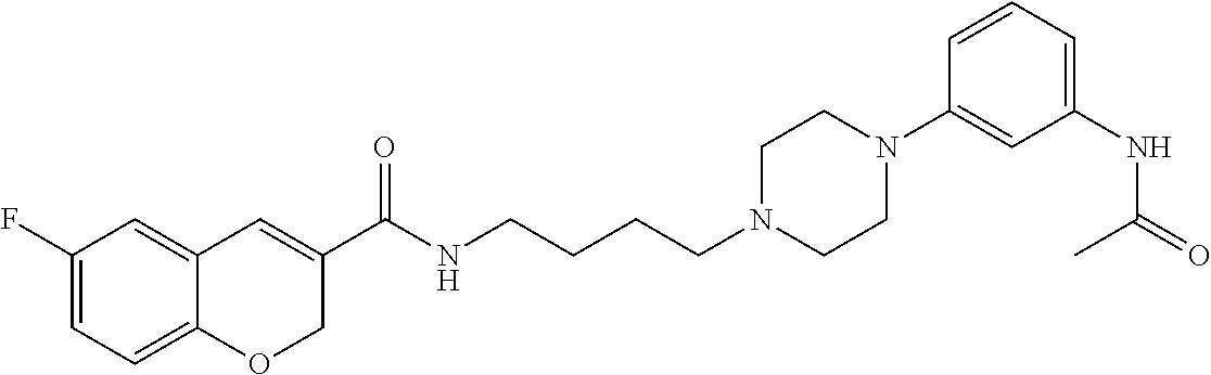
C1(F)=CC=C2C(=C1)C=C(C(NCCCCN1CCN(C3=CC(NC(=O)C)=CC=C3)CC1)=O)CO2
